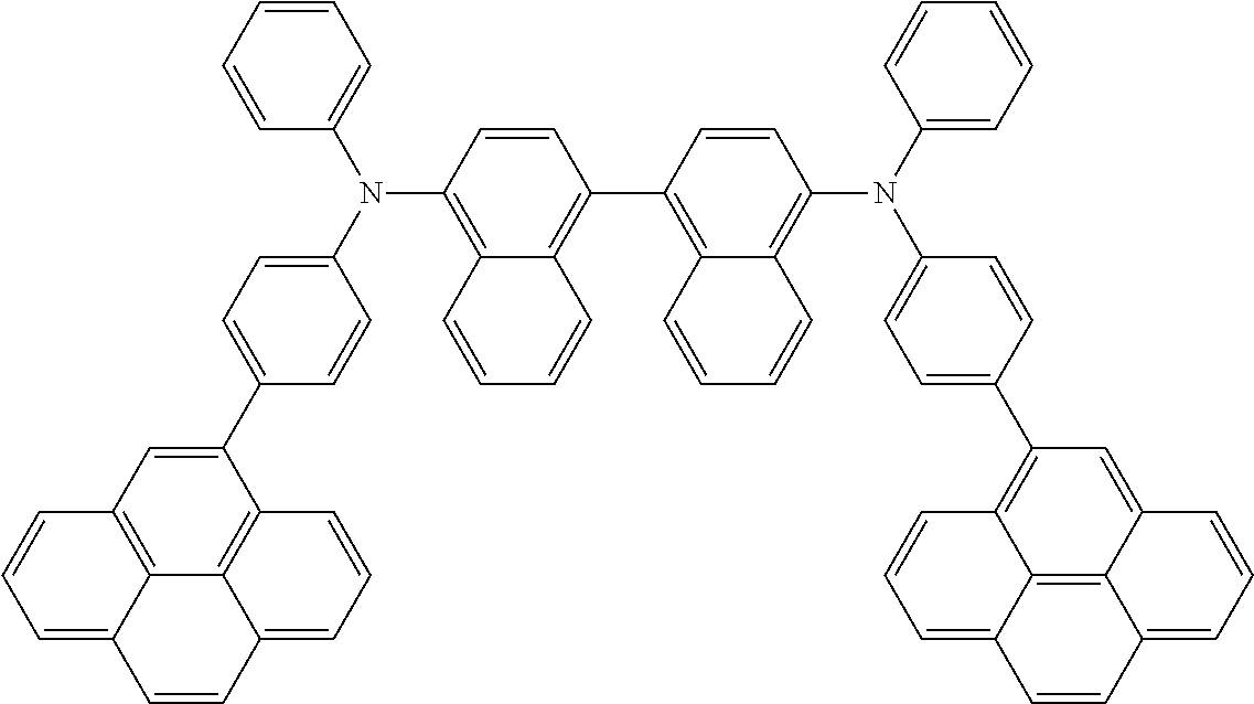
C1=CC=CC(N(C2=CC=C(C3=CC4=C5C6=C3C=CC=C6C=CC5=CC=C4)C=C2)C2=C3C(=C(C4=C5C(=C(N(C6=CC=CC=C6)C6=CC=C(C7=C8C9=C%10C(=C7)C=CC=C%10C=CC9=CC=C8)C=C6)C=C4)C=CC=C5)C=C2)C=CC=C3)=C1
